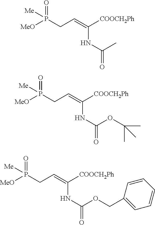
O=P(CC=C([COOCH2Ph])NC(=O)C)([MeO])[Me].O=P(CC=C([COOCH2Ph])NC(=O)OC(C)(C)C)([MeO])[Me].O=P(CC=C([COOCH2Ph])NC(=O)OCC1=CC=CC=C1)([MeO])[Me]
